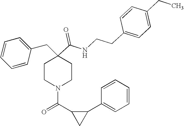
C1=CC=CC(CC2(C(=O)NCCC3=CC=C(CC)C=C3)CCN(C(C3CC3C3=CC=CC=C3)=O)CC2)=C1
